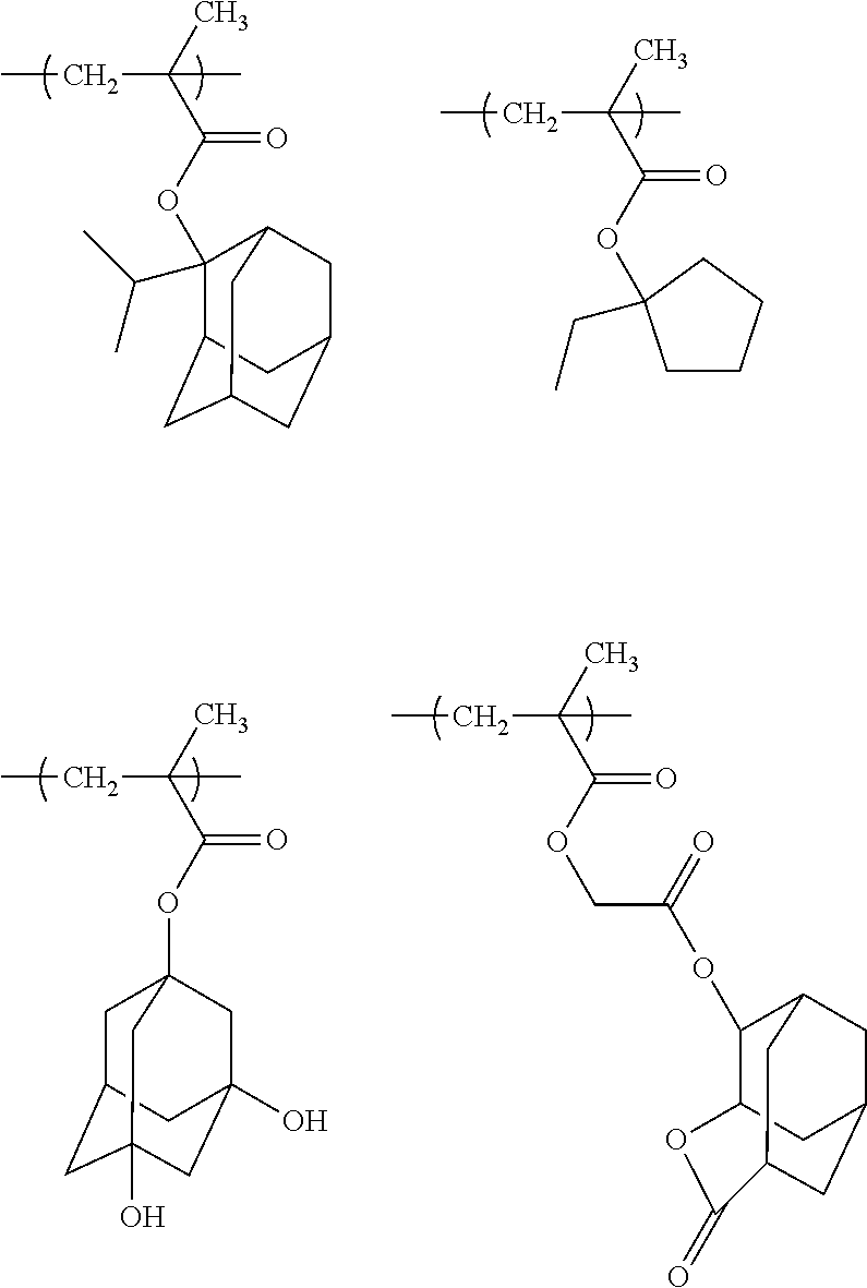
CCC(C)(C(OC1(C(C)C)C2CC3CC(CC1C3)C2)=O)C.CCC(C)(C(OC1(CC)CCCC1)=O)C.CCC(C)(C(=O)OC12CC3CC(O)(CC(O)(C1)C3)C2)C.CCC(C)(C(OCC(OC1C2OC(=O)C3CC(CC1C3)C2)=O)=O)C
